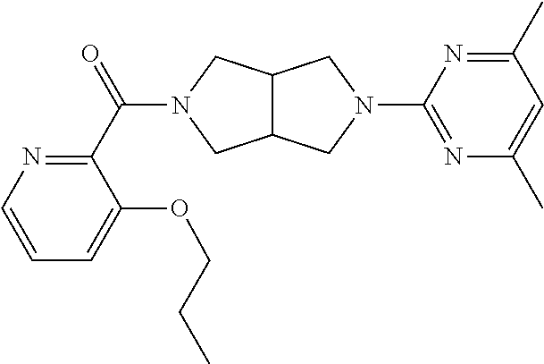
C12C(CN(C3=NC(C)=CC(C)=N3)C1)CN(C(=O)C1=NC=CC=C1OCCC)C2
